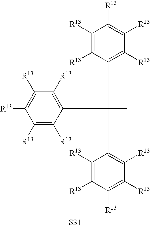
C1([R13])=C([R13])C(C(C2=C([R13])C([R13])=C([R13])C([R13])=C2[R13])(C2=C([R13])C([R13])=C([R13])C([R13])=C2[R13])C)=C([R13])C([R13])=C1[R13].[S31]
